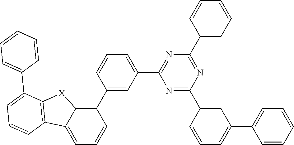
C1=C(C2=NC(C3=CC=CC=C3)=NC(C3=CC(C4=CC=CC=C4)=CC=C3)=N2)C=C(C2=C3C(=CC=C2)C2=C([X]3)C(C3=CC=CC=C3)=CC=C2)C=C1
